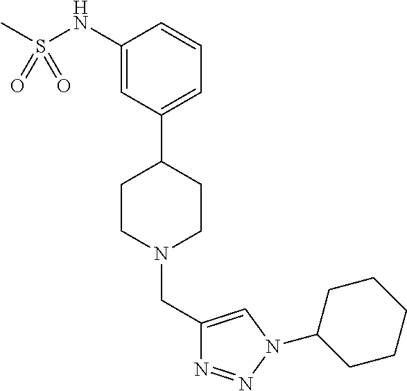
C1(NS(C)(=O)=O)=CC(C2CCN(CC3=CN(C4CCCCC4)N=N3)CC2)=CC=C1
